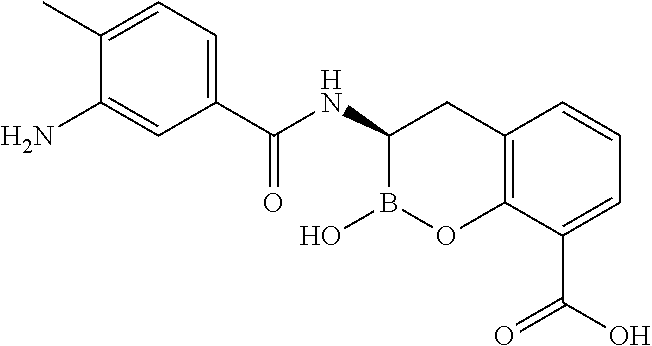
C1(C(NC2B(O)OC3=C(C2)C=CC=C3C(O)=O)=O)=CC=C(C)C(N)=C1
